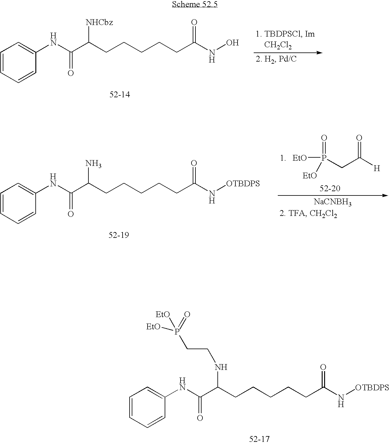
C1=CC=CC(NC(=O)C(CCCCCC(NO)=O)[NHCbz])=C1.C1=CC=CC(NC(=O)C(CCCCCC(N[OTBDPS])=O)N)=C1.[H]C(=O)CP([EtO])(=O)[EtO].[NaCNBH3].C1=CC=CC(NC(=O)C(CCCCCC(N[OTBDPS])=O)NCCP([EtO])(=O)[EtO])=C1
